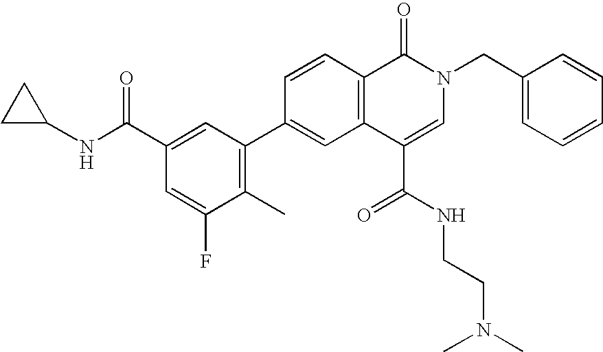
C1=C(C(NC2CC2)=O)C=C(F)C(C)=C1C1=CC2=C(C=C1)C(=O)N(CC1=CC=CC=C1)C=C2C(NCCN(C)C)=O
